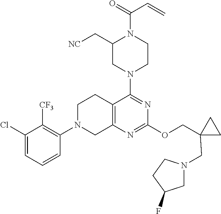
C1(Cl)=CC=CC(N2CC3=C(CC2)C(N2CCN(C(=O)C=C)C(C[NC])C2)=NC(OCC2(CN4CC(F)CC4)CC2)=N3)=C1[CF3]
